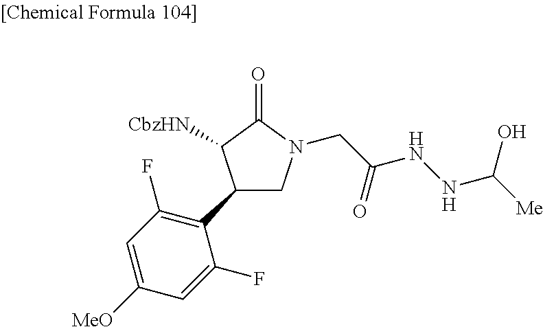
C1(C2=C(F)C=C([MeO])C=C2F)CN(CC(NNC([Me])O)=O)C(=O)C1[CbzHN]
